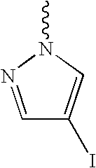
C1=NN(C)C=C1I
